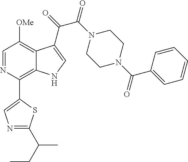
C1(C2=C3C(=C([OMe])C=N2)C(C(=O)C(N2CCN(C(C4=CC=CC=C4)=O)CC2)=O)=CN3)=CN=C(C(CC)C)S1
